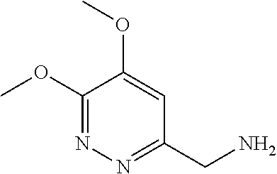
C1(OC)=NN=C(CN)C=C1OC
